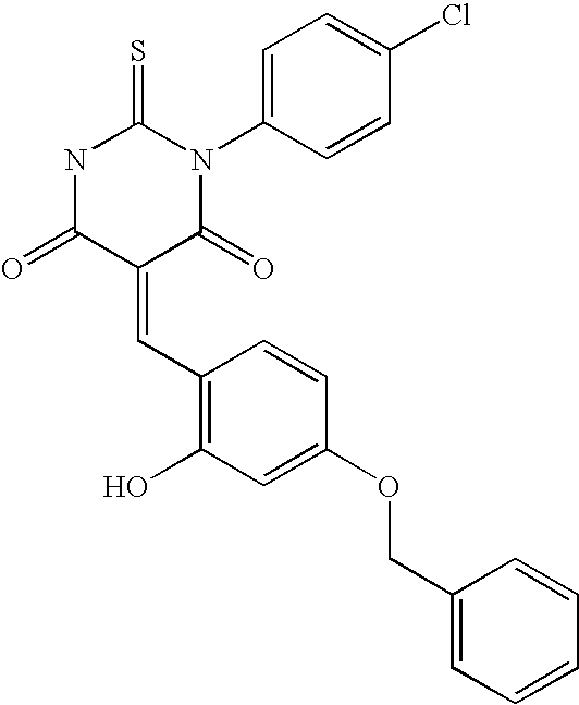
N1C(=O)C(=CC2=C(O)C=C(OCC3=CC=CC=C3)C=C2)C(=O)N(C2=CC=C(Cl)C=C2)C1=S
